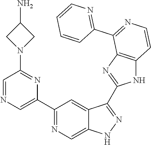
C1(C2=NC=C3C(=C2)C(C2=NC4=C(N2)C=CN=C4C2=NC=CC=C2)=NN3)=CN=CC(N2CC(N)C2)=N1
